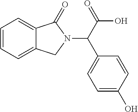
C1=CC=C2C(=C1)C(=O)N(C(C1=CC=C(O)C=C1)C(O)=O)C2
